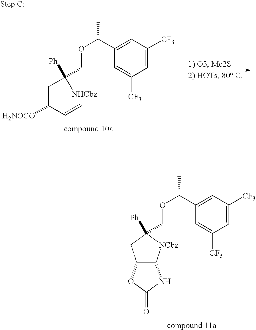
C1=C([CF3])C=C(C(OCC2([Ph])[NCbz]C3C(C2)OC(=O)N3)C)C=C1[CF3].C1=C([CF3])C=C(C(OCC(CC([H2NOCO])C=C)([Ph])[NHCbz])C)C=C1[CF3]
